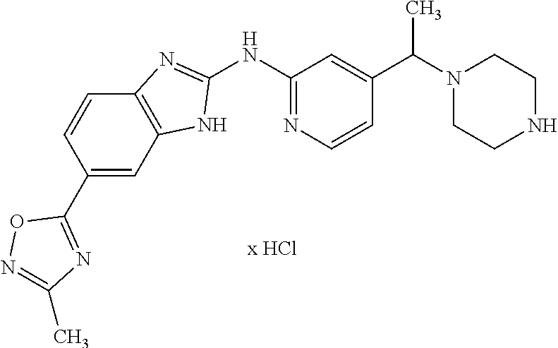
C1(NC2=NC=CC(C(N3CCNCC3)C)=C2)=NC2=C(N1)C=C(C1=NC(C)=NO1)C=C2
